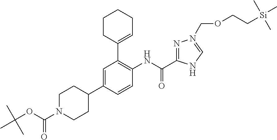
C1N(C(=O)OC(C)(C)C)CCC(C2=CC(C3=CCCCC3)=C(NC(=O)C3=NN(COCC[Si](C)(C)C)=CN3)C=C2)C1
